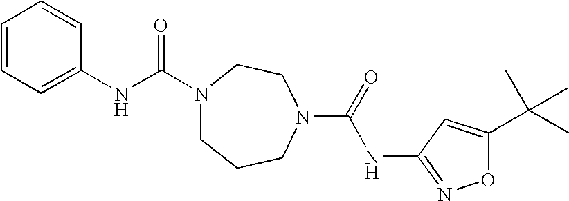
N1(C(NC2=CC=CC=C2)=O)CCCN(C(=O)NC2=NOC(C(C)(C)C)=C2)CC1
